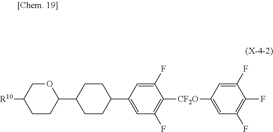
C1CC(C2CCC(C3=CC(F)=C([CF2O]C4=CC(F)=C(F)C(F)=C4)C(F)=C3)CC2)OCC1[R10]
